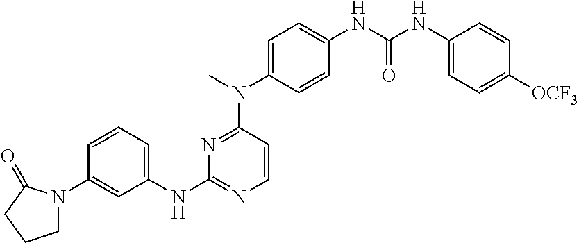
N1=C(N(C)C2=CC=C(NC(NC3=CC=C([OCF3])C=C3)=O)C=C2)C=CN=C1NC1=CC=CC(N2CCCC2=O)=C1
